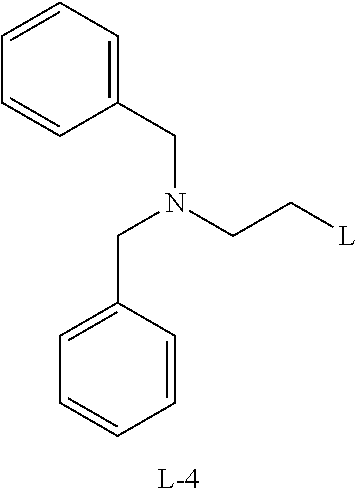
C1(CN(CC[L])CC2=CC=CC=C2)=CC=CC=C1
